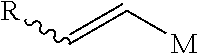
[R]C=C[M]
